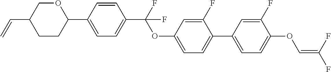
C1CC(C2=CC=C(C(F)(OC3=CC=C(C4=CC=C(OC=C(F)F)C(F)=C4)C(F)=C3)F)C=C2)OCC1C=C
